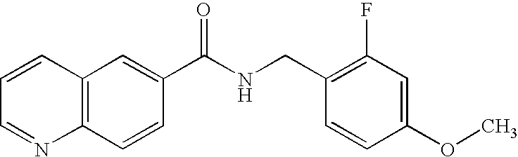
C1=CC=NC2=C1C=C(C(NCC1=C(F)C=C(OC)C=C1)=O)C=C2
